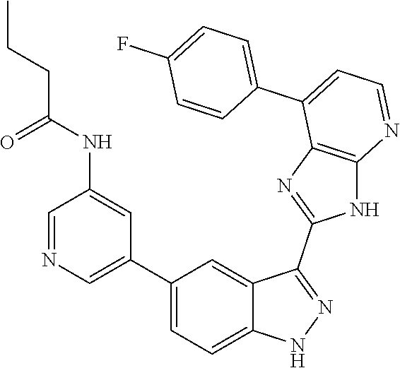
C1=NC=C(C2=CC=C3C(=C2)C(C2=NC4=C(N2)N=CC=C4C2=CC=C(F)C=C2)=NN3)C=C1NC(CCC)=O
